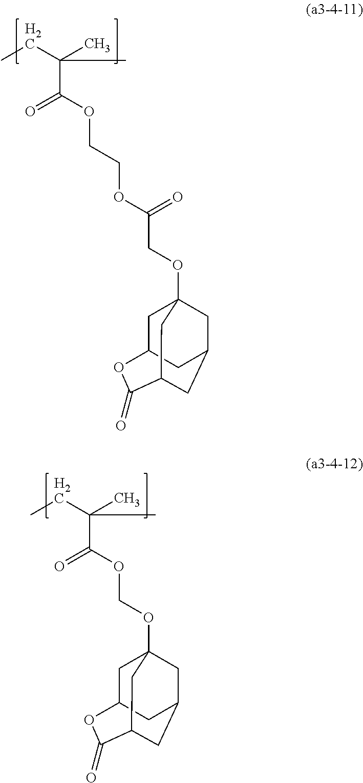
CCC(C)(C(OCCOC(COC12CC3CC(C(=O)OC(C3)C1)C2)=O)=O)C.CCC(C)(C(OCOC12CC3CC(C(=O)OC(C3)C1)C2)=O)C
